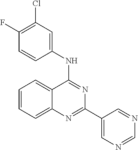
C1=CC=C2C(=C1)C(NC1=CC(Cl)=C(F)C=C1)=NC(C1=CN=CN=C1)=N2
